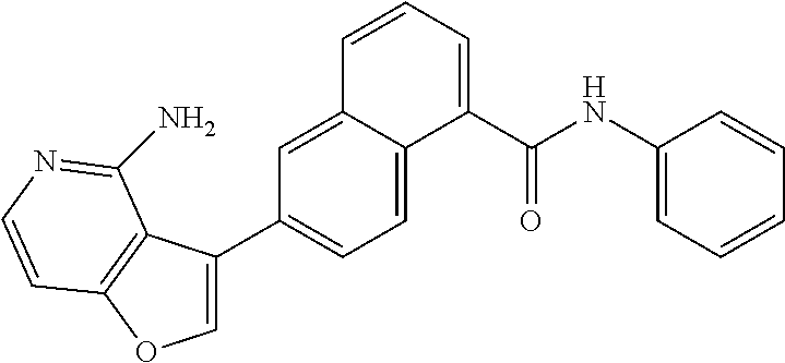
C1(C2=COC3=C2C(N)=NC=C3)=CC=C2C(=C1)C=CC=C2C(NC1=CC=CC=C1)=O
